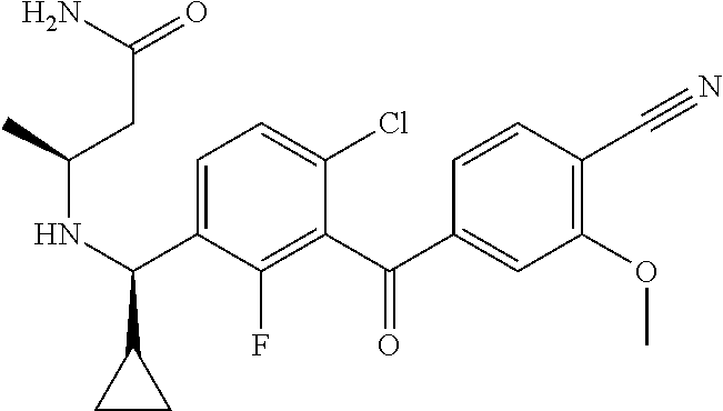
C1=C(C(NC(C)CC(=O)N)C2CC2)C(F)=C(C(C2=CC(OC)=C(C#N)C=C2)=O)C(Cl)=C1
